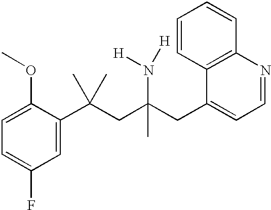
C1(C(CC(CC2=CC=NC3=C2C=CC=C3)(N([H])[H])C)(C)C)=CC(F)=CC=C1OC
